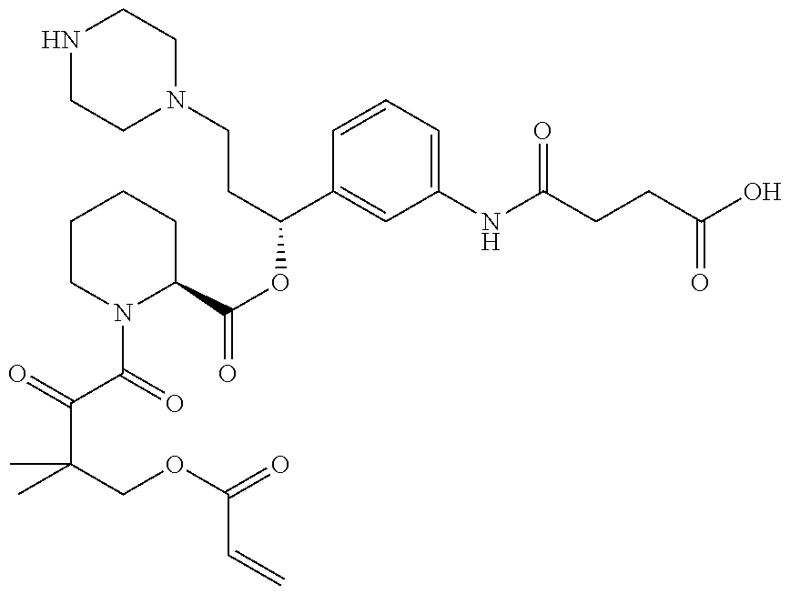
C(C(COC(=O)C=C)(C)C)(C(=O)N1C(C(OC(C2=CC(NC(CCC(O)=O)=O)=CC=C2)CCN2CCNCC2)=O)CCCC1)=O
